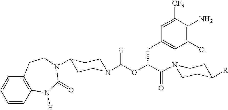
C1=CC2=C(C=C1)CCN(C1CCN(C(OC(C(=O)N3CCC([R])CC3)CC3=CC(Cl)=C(N)C([CF3])=C3)=O)CC1)C(=O)N2[H]
